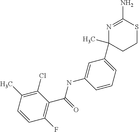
N1=C(N)SCCC1(C1=CC=CC(NC(C2=C(F)C=CC(C)=C2Cl)=O)=C1)C
